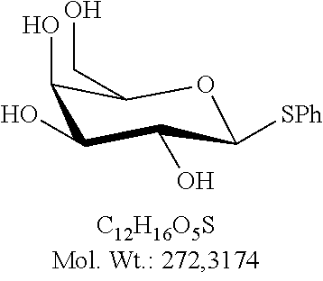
C1(O)C(O)C(O)C([SPh])OC1CO
